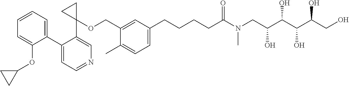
C1(C2=CC=CC=C2OC2CC2)=CC=NC=C1C1(OCC2=CC(CCCCC(N(CC(C(C(C(CO)O)O)O)O)C)=O)=CC=C2C)CC1
